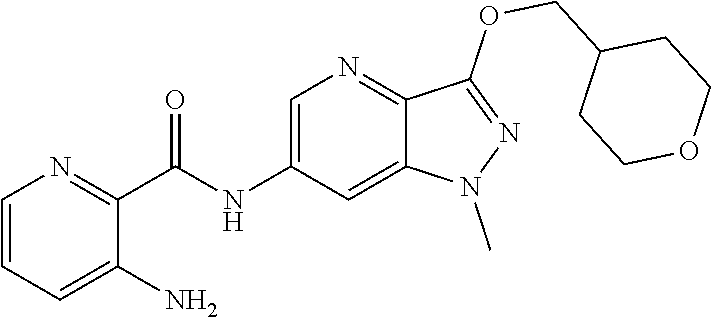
C1=CC=C(N)C(C(NC2=CN=C3C(=C2)N(C)N=C3OCC2CCOCC2)=O)=N1
